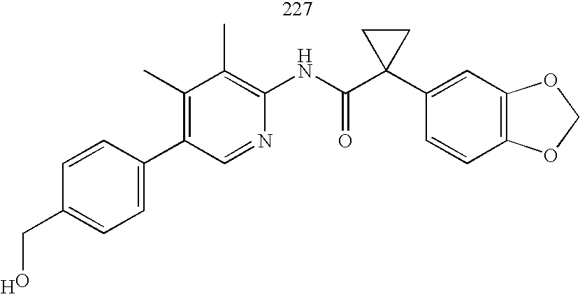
C1=CC(C2=C(C)C(C)=C(NC(=O)C3(C4=CC5=C(C=C4)OCO5)CC3)N=C2)=CC=C1CO.[H]
